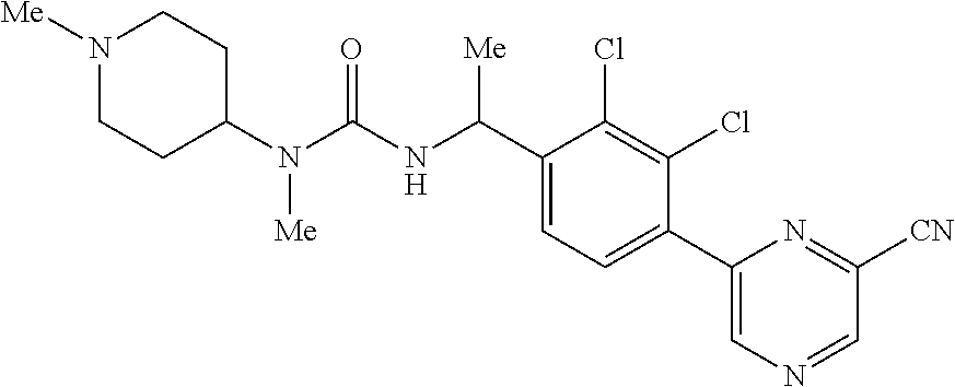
C1(N(C(NC(C2=CC=C(C3=CN=CC([CN])=N3)C(Cl)=C2Cl)[Me])=O)[Me])CCN([Me])CC1
